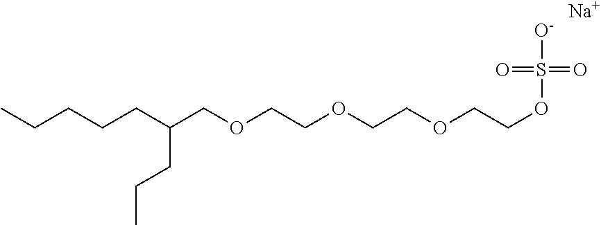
O(CCOCCOCCOCC(CCCCC)CCC)S(=O)(=O)[O-].[Na]
